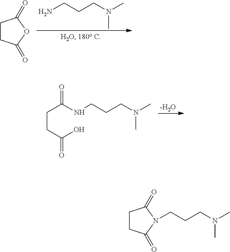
NCCCN(C)C.C1CC(=O)OC1=O.[-H2O].C(CC(O)=O)C(NCCCN(C)C)=O.C1CC(=O)N(CCCN(C)C)C1=O
